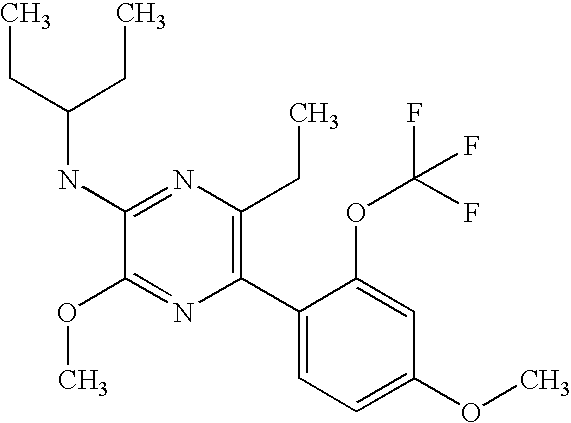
C1(NC(CC)CC)=NC(CC)=C(C2=CC=C(OC)C=C2OC(F)(F)F)N=C1OC
